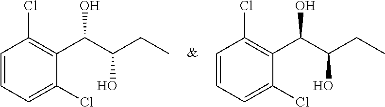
C1=CC(Cl)=C(C(C(CC)O)O)C(Cl)=C1.C1=CC(Cl)=C(C(C(CC)O)O)C(Cl)=C1
